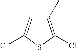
C1(C)=C(Cl)SC(Cl)=C1
